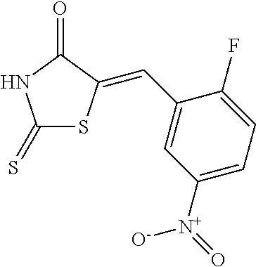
C1(=S)SC(=CC2=CC([N+](=O)[O-])=CC=C2F)C(=O)N1
